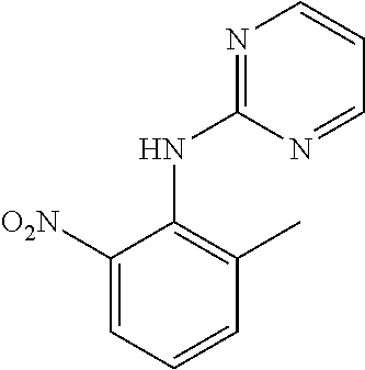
C1([O2N])=CC=CC(C)=C1NC1=NC=CC=N1
